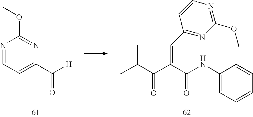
N1=CC=C(C(=O)[H])N=C1OC.C1(NC(C(C(C(C)C)=O)=CC2=NC(OC)=NC=C2)=O)=CC=CC=C1
